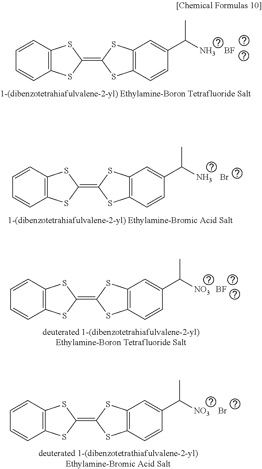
C1=CC2=C(C=C1)SC(=C1SC3=C(S1)C=CC(C(N)C)=C3)S2.[BF].C1=CC2=C(C=C1)SC(=C1SC3=C(S1)C=CC(C(N)C)=C3)S2.Br.C1=CC2=C(C=C1)SC(=C1SC3=C(S1)C=CC(C([NO3])C)=C3)S2.[BF].C1=CC2=C(C=C1)SC(=C1SC3=C(S1)C=CC(C([NO3])C)=C3)S2.Br
